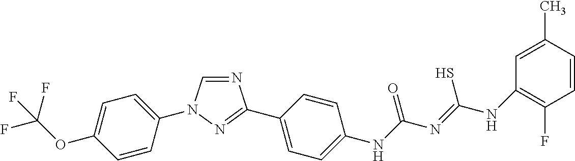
C1=C(OC(F)(F)F)C=CC(N2C=NC(C3=CC=C(NC(N=C(NC4=C(F)C=CC(C)=C4)S)=O)C=C3)=N2)=C1
